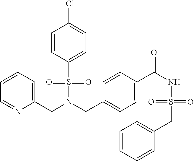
C1=CC(S(N(CC2=CC=C(C(NS(CC3=CC=CC=C3)(=O)=O)=O)C=C2)CC2=CC=CC=N2)(=O)=O)=CC=C1Cl
